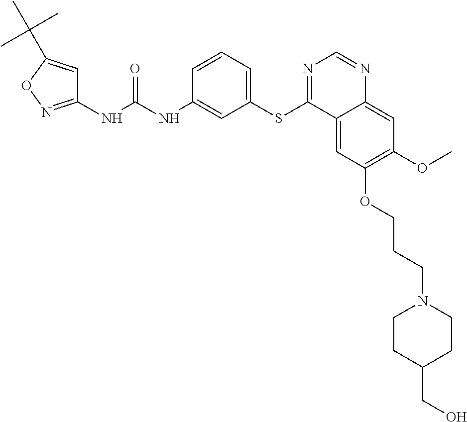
C1(NC(NC2=CC(SC3=NC=NC4=CC(OC)=C(OCCCN5CCC(CO)CC5)C=C34)=CC=C2)=O)=NOC(C(C)(C)C)=C1
